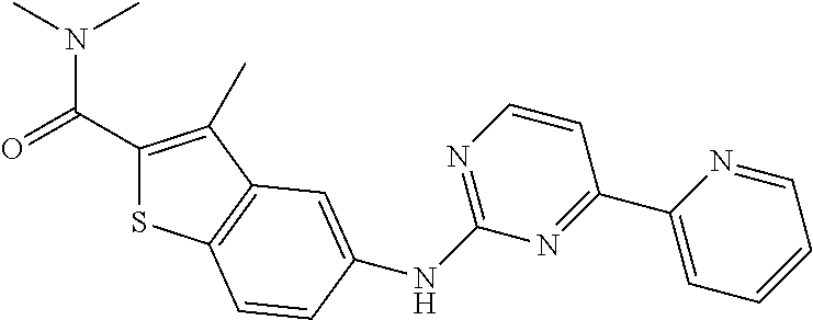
C1(C(=O)N(C)C)=C(C)C2=C(S1)C=CC(NC1=NC=CC(C3=CC=CC=N3)=N1)=C2
